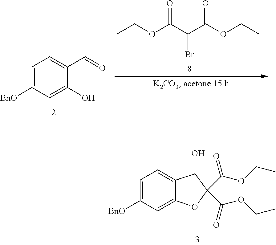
C1=C([BnO])C=C(O)C(C=O)=C1.CCOC(C(C(OCC)=O)Br)=O.C1=C([BnO])C=C2C(=C1)C(O)C(C(OCC)=O)(C(=O)OCC)O2
